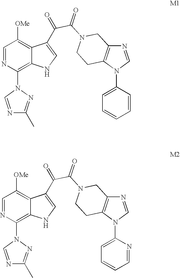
C1=NC(N2C=NC(C)=N2)=C2C(=C1[OMe])C(C(=O)C(N1CC3=C(N(C4=CC=CC=C4)C=N3)CC1)=O)=CN2.C1=NC(N2C=NC(C)=N2)=C2C(=C1[OMe])C(C(=O)C(N1CC3=C(N(C4=CC=CC=N4)C=N3)CC1)=O)=CN2
